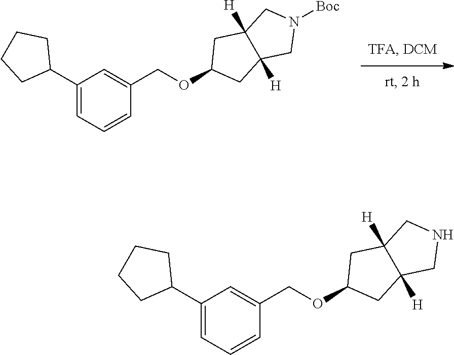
[Boc]N1CC2([H])C([H])(C1)CC(OCC1=CC(C3CCCC3)=CC=C1)C2.N1CC2([H])C([H])(C1)CC(OCC1=CC(C3CCCC3)=CC=C1)C2
